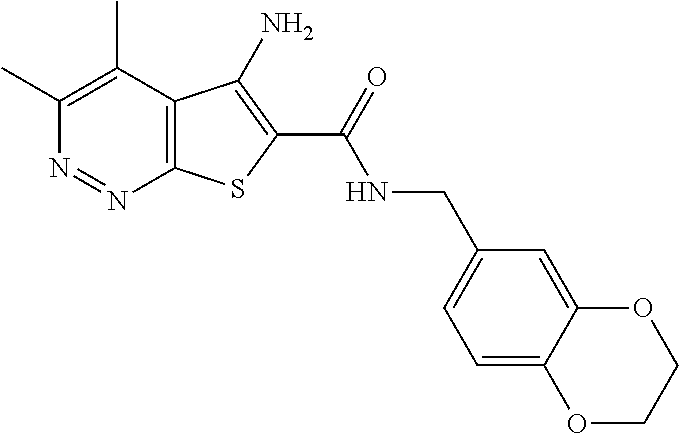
C1(C)=C(C)C2=C(N=N1)SC(C(=O)NCC1=CC=C3C(=C1)OCCO3)=C2N
